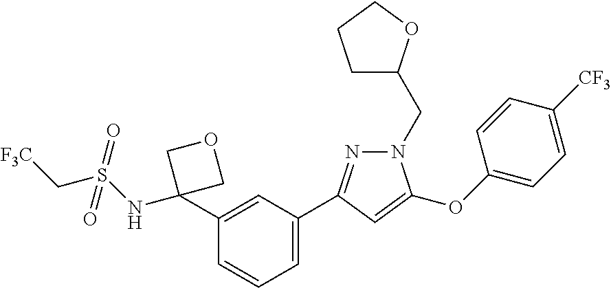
C1=C(C2=NN(CC3CCCO3)C(OC3=CC=C([CF3])C=C3)=C2)C=C(C2(NS(=O)(C[CF3])=O)COC2)C=C1
